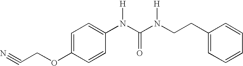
C1=C(OCC#N)C=CC(N(C(N(CCC2=CC=CC=C2)[H])=O)[H])=C1
